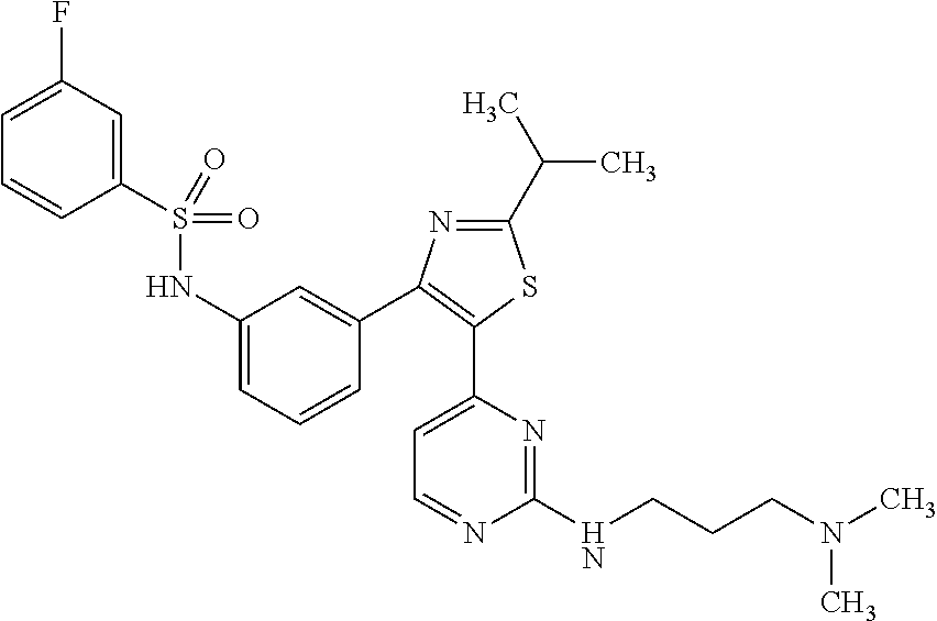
C1(S(NC2=CC=CC(C3=C(C4=CC=NC(NCCCN(C)C)=N4)SC(C(C)C)=N3)=C2)(=O)=O)=CC(F)=CC=C1
